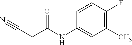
C1=CC(NC(CC#N)=O)=CC(C)=C1F
